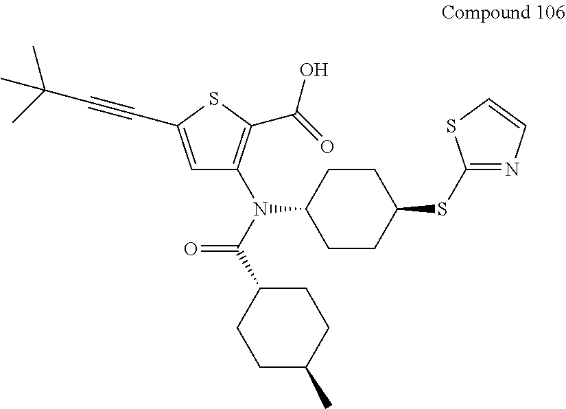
C1CC(N(C(C2CCC(C)CC2)=O)C2=C(C(O)=O)SC(C#CC(C)(C)C)=C2)CCC1SC1=NC=CS1
